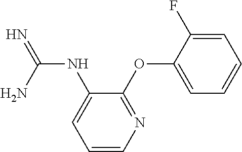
C1=CN=C(OC2=CC=CC=C2F)C(NC(=N)N)=C1
